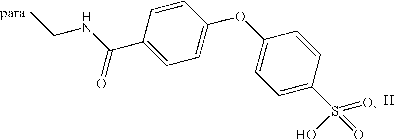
C1(C(NCC)=O)=CC=C(OC2=CC=C(S(=O)(=O)O)C=C2)C=C1.[H]
